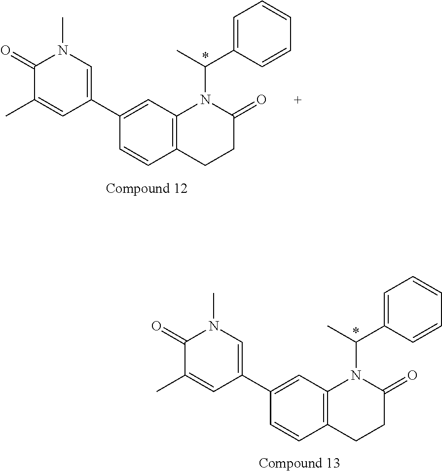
C1(C2=CN(C)C(=O)C(C)=C2)=CC2=C(C=C1)CCC(=O)N2C(C)C1=CC=CC=C1.C1(C2=CN(C)C(=O)C(C)=C2)=CC2=C(C=C1)CCC(=O)N2C(C)C1=CC=CC=C1
